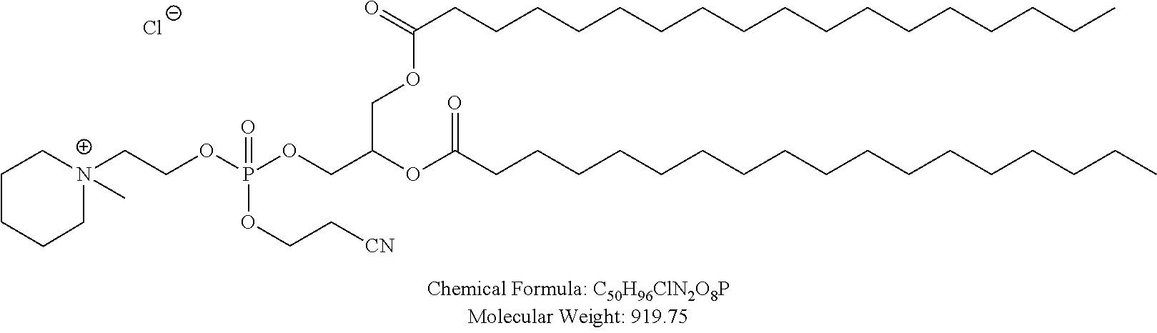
O(CC(OC(CCCCCCCCCCCCCCCCC)=O)COC(CCCCCCCCCCCCCCCCC)=O)P(OCC[N+]1(C)CCCCC1)(=O)OCC[CN].[Cl-]
